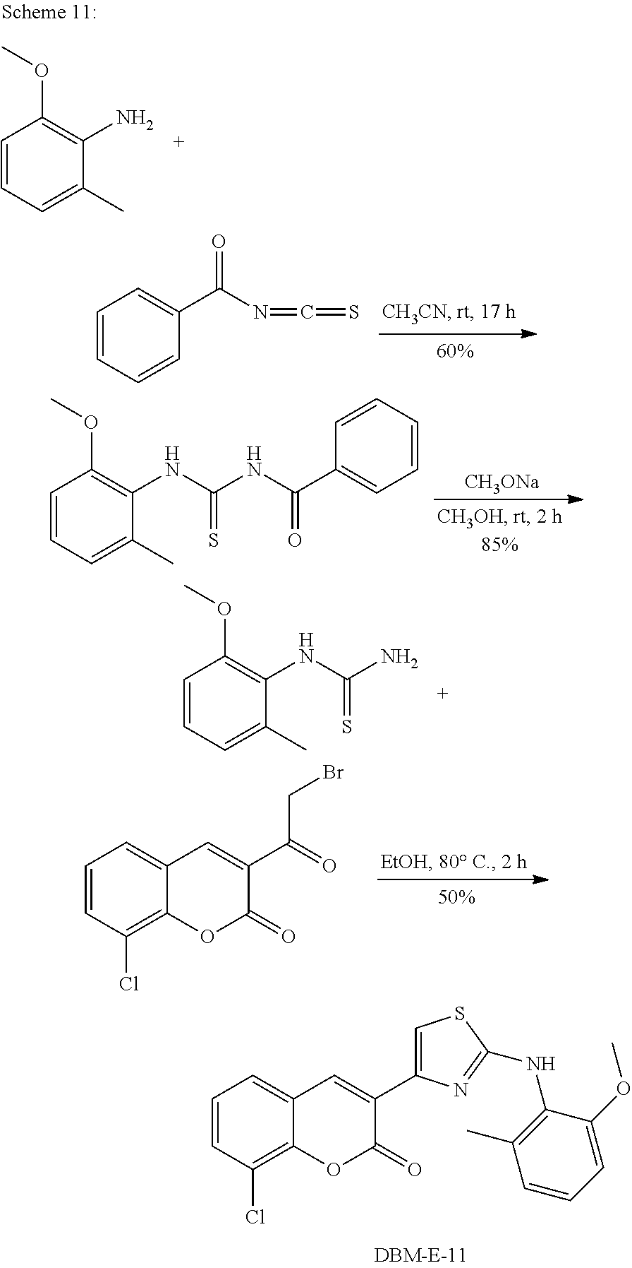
C1=CC(Cl)=C2C(=C1)C=C(C1=CSC(NC3=C(C)C=CC=C3OC)=N1)C(=O)O2.C1=CC=CC(C(N=C=S)=O)=C1.[CH3ONa].C1=CC=C(C)C(NC(NC(C2=CC=CC=C2)=O)=S)=C1OC.C1=CC=C(C)C(NC(N)=S)=C1OC.C1=CC=C(C)C(N)=C1OC.C1=CC(Cl)=C2C(=C1)C=C(C(=O)CBr)C(=O)O2
